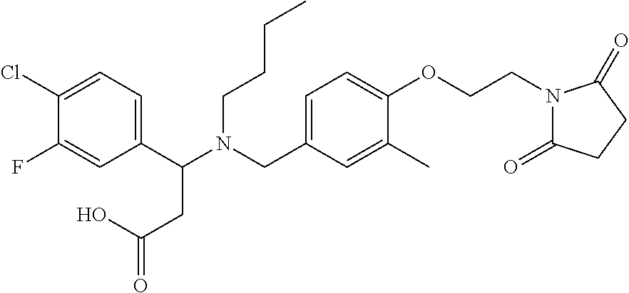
C1(C(N(CC2=CC=C(OCCN3C(=O)CCC3=O)C(C)=C2)CCCC)CC(=O)O)=CC=C(Cl)C(F)=C1
